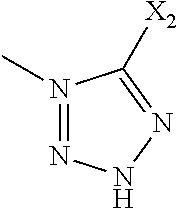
N1(C)=NNN=C1[X2]
